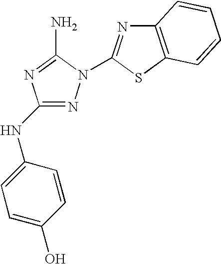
N1=C(NC2=CC=C(O)C=C2)N=C(N)N1C1=NC2=C(S1)C=CC=C2
